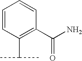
C1=CC(C(C)C)=C(C(N)=O)C=C1
